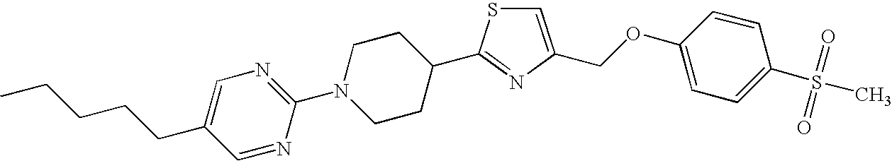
C1=NC(N2CCC(C3=NC(COC4=CC=C(S(C)(=O)=O)C=C4)=CS3)CC2)=NC=C1CCCCC
